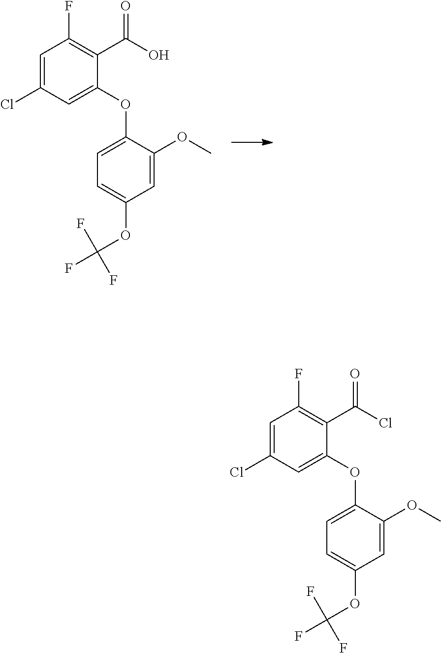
C1=C(Cl)C=C(OC2=CC=C(OC(F)(F)F)C=C2OC)C(C(=O)O)=C1F.C1=C(Cl)C=C(OC2=CC=C(OC(F)(F)F)C=C2OC)C(C(=O)Cl)=C1F
